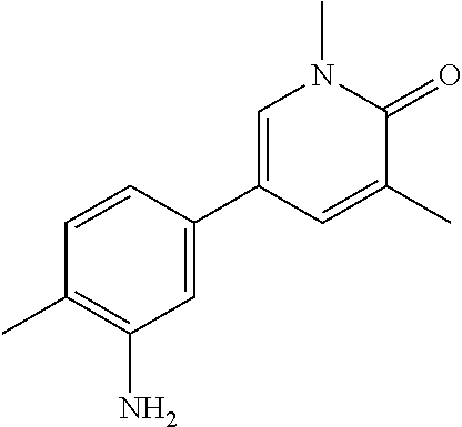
CC1=C(N)C=C(C2=CN(C)C(=O)C(C)=C2)C=C1
